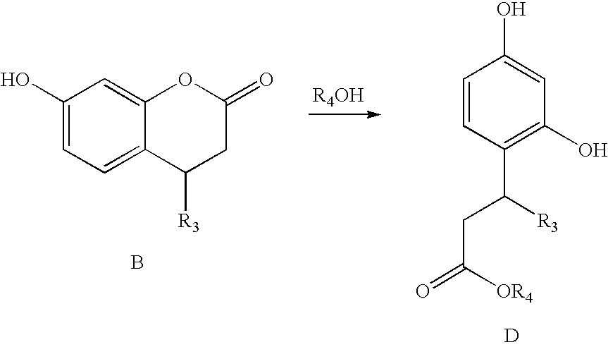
[R4OH].C1=CC(C([R3])CC(=O)[OR4])=C(O)C=C1O.[D].C1(O)=CC=C2C(=C1)OC(=O)CC2[R3].B
